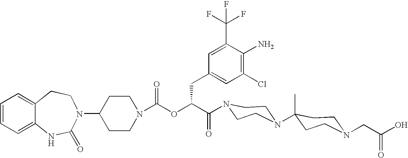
C12=CC=CC=C1NC(=O)N(C1CCN(C(OC(C(=O)N3CCN(C4(C)CCN(CC(O)=O)CC4)CC3)CC3=CC(Cl)=C(N)C(C(F)(F)F)=C3)=O)CC1)CC2
